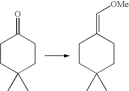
C1CC(C)(C)CCC1=O.C1CC(C)(C)CCC1=C[OMe]
